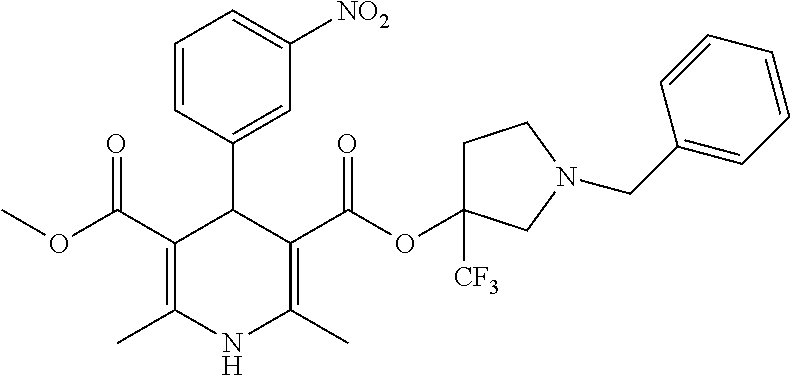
C1(C(OC)=O)=C(C)NC(C)=C(C(OC2([CF3])CCN(CC3=CC=CC=C3)C2)=O)C1C1=CC([NO2])=CC=C1
